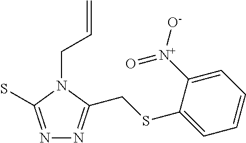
N1=C(S)N(CC=C)C(CSC2=CC=CC=C2[N+](=O)[O-])=N1
